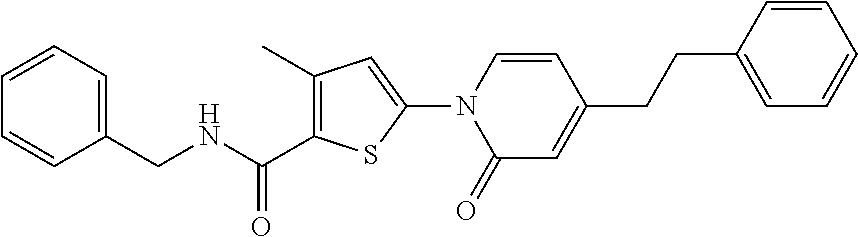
C1(=O)C=C(CCC2=CC=CC=C2)C=CN1C1=CC(C)=C(C(NCC2=CC=CC=C2)=O)S1
